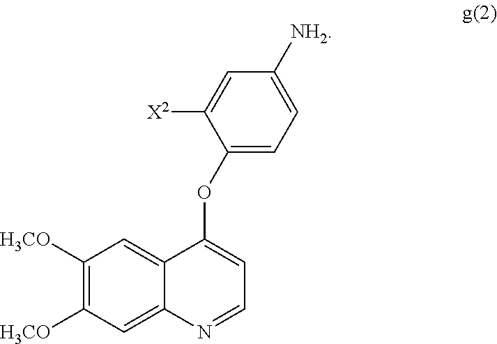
C1([H3CO])=C([H3CO])C=C2C(=C1)C(OC1=CC=C([NH2])C=C1[X2])=CC=N2
